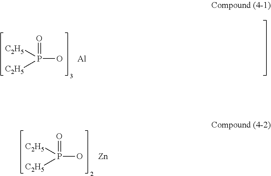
OP([C2H5])([C2H5])=O.[Al].OP([C2H5])([C2H5])=O.[Zn]
